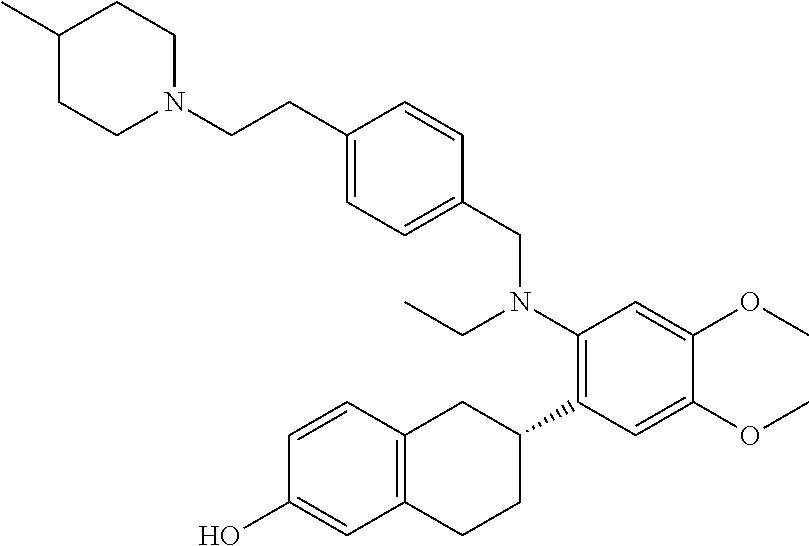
C12=C(C=CC(O)=C1)CC(C1=C(N(CC)CC3=CC=C(CCN4CCC(C)CC4)C=C3)C=C(OC)C(OC)=C1)CC2
